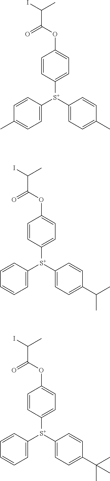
C1=CC([S+](C2=CC=C(C)C=C2)C2=CC=C(C)C=C2)=CC=C1OC(C(I)C)=O.C1=CC([S+](C2=CC=C(C(C)C)C=C2)C2=CC=CC=C2)=CC=C1OC(C(I)C)=O.C1=CC([S+](C2=CC=C(C(C)(C)C)C=C2)C2=CC=CC=C2)=CC=C1OC(C(I)C)=O
